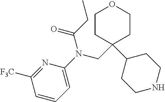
C1CC(CN(C2=CC=CC([F3C])=N2)C(CC)=O)(C2CCNCC2)CCO1
